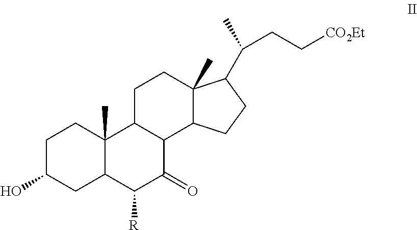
C1C(O)CC2C(C)(C1)C1C(C(=O)C2[R])C2C(C)(CC1)C(C(CC[CO2Et])C)CC2
